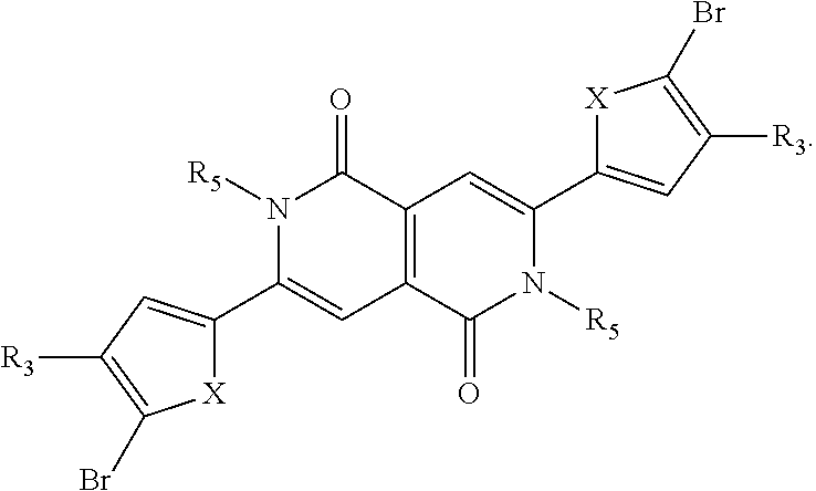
C12=C(C(=O)N([R5])C(C3=CC([R3])=C(Br)[X]3)=C1)C=C(C1=CC([R3])=C(Br)[X]1)N([R5])C2=O
